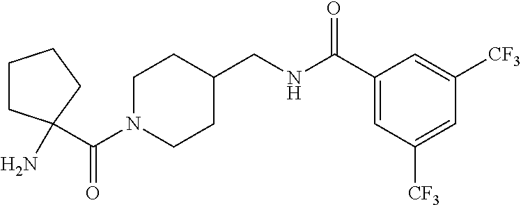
C1N(C(=O)C2(N)CCCC2)CCC(CNC(C2=CC([CF3])=CC([CF3])=C2)=O)C1
